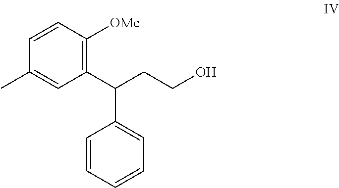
C1=CC([OMe])=C(C(CCO)C2=CC=CC=C2)C=C1C
